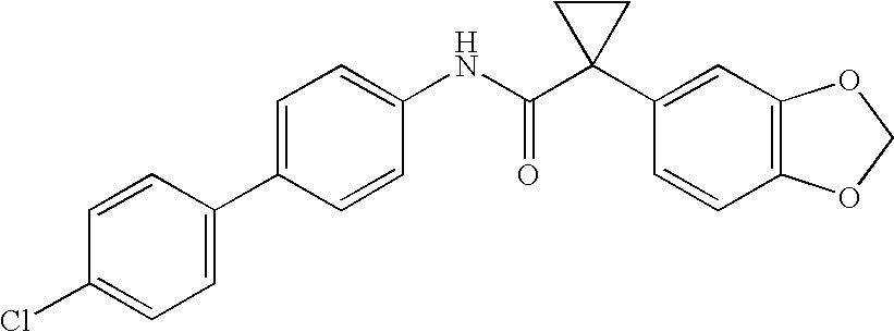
C1=CC(C2=CC=C(Cl)C=C2)=CC=C1NC(C1(C2=CC3=C(C=C2)OCO3)CC1)=O
